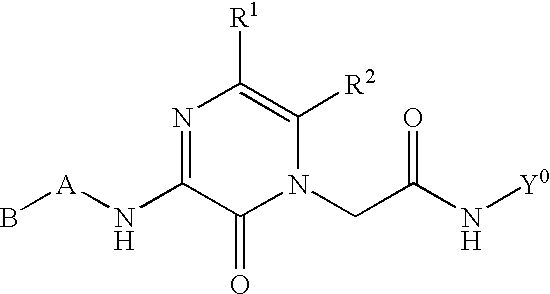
N1=C(N[A]B)C(=O)N(CC(N[Y0])=O)C([R2])=C1[R1]
